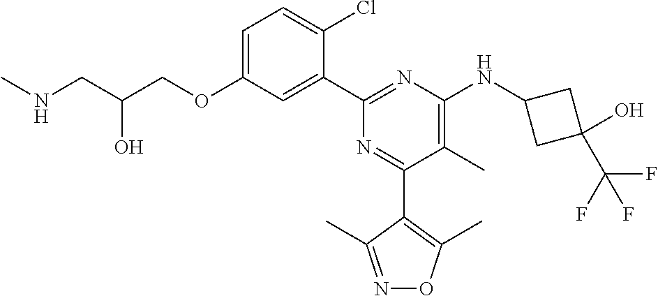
C1=C(OCC(CNC)O)C=C(C2=NC(NC3CC(C(F)(F)F)(O)C3)=C(C)C(C3=C(C)ON=C3C)=N2)C(Cl)=C1
